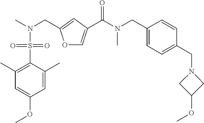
C1(CN(C)C(=O)C2=COC(CN(C)S(=O)(=O)C3=C(C)C=C(OC)C=C3C)=C2)=CC=C(CN2CC(OC)C2)C=C1
